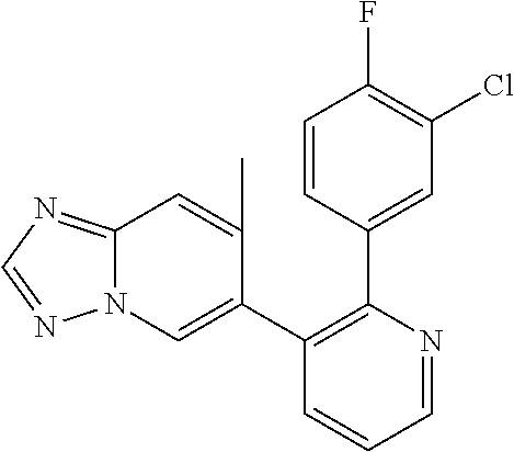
C1=CC(C2=C(C3=CN4C(=NC=N4)C=C3C)C=CC=N2)=CC(Cl)=C1F
